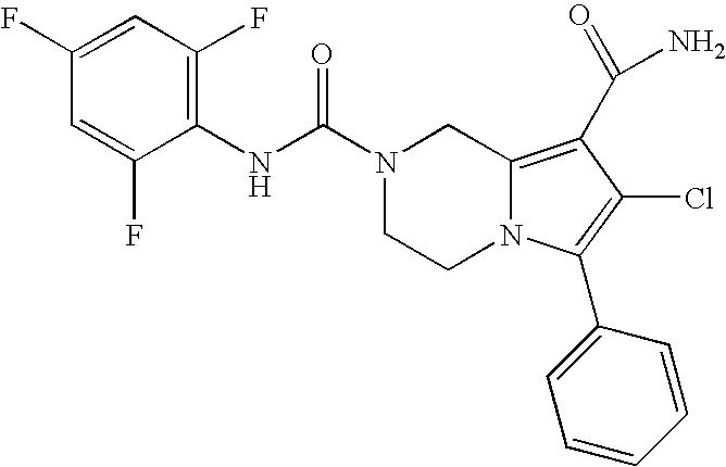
C(N1CCN2C(=C(C(N)=O)C(Cl)=C2C2=CC=CC=C2)C1)(=O)NC1=C(F)C=C(F)C=C1F
